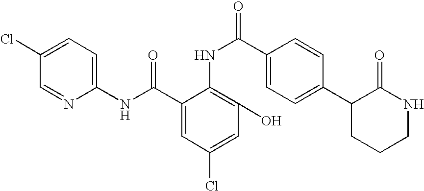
C1(NC(C2=CC(Cl)=CC(O)=C2NC(C2=CC=C(C3CCCNC3=O)C=C2)=O)=O)=CC=C(Cl)C=N1
